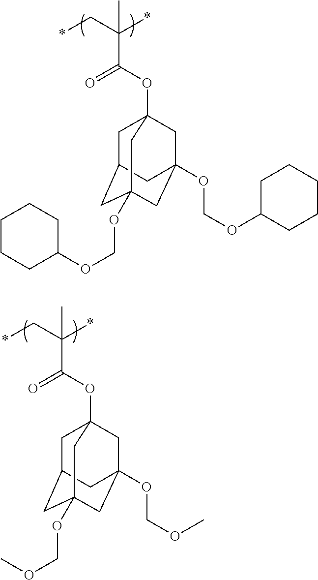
CC(C*)(*)C(OC12CC3CC(OCOC4CCCCC4)(CC(OCOC4CCCCC4)(C1)C3)C2)=O.CC(C*)(*)C(OC12CC3CC(OCOC)(CC(OCOC)(C1)C3)C2)=O
